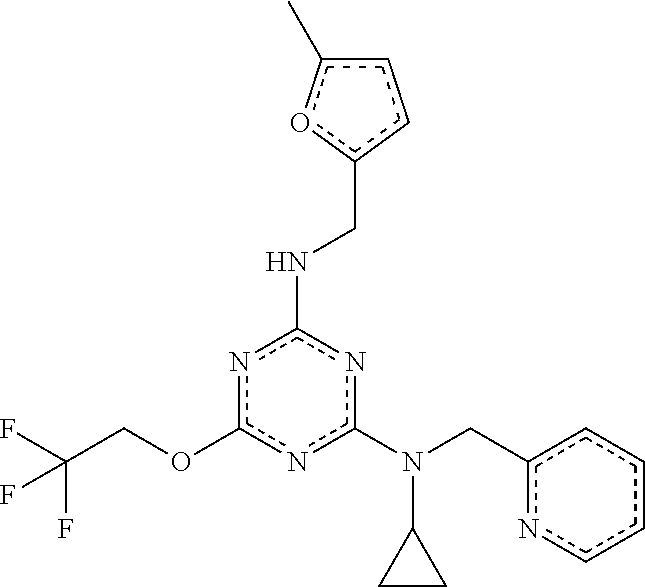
c1(N(C2CC2)Cc2ncccc2)nc(NCc2ccc(C)o2)nc(OCC(F)(F)F)n1
